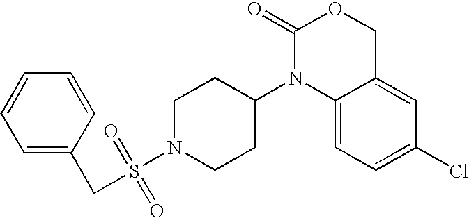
C1(=O)N(C2CCN(S(=O)(=O)CC3=CC=CC=C3)CC2)C2=CC=C(Cl)C=C2CO1
